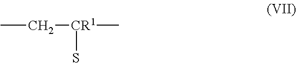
CC[CR1](C)S
